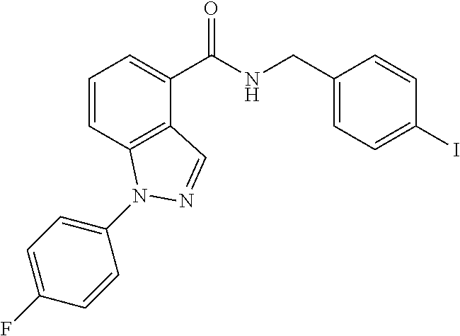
C1=CC2=C(C(C(NCC3=CC=C(I)C=C3)=O)=C1)C=NN2C1=CC=C(F)C=C1
